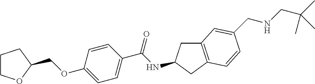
C1COC(COC2=CC=C(C(NC3CC4=C(C3)C=CC(CNCC(C)(C)C)=C4)=O)C=C2)C1
